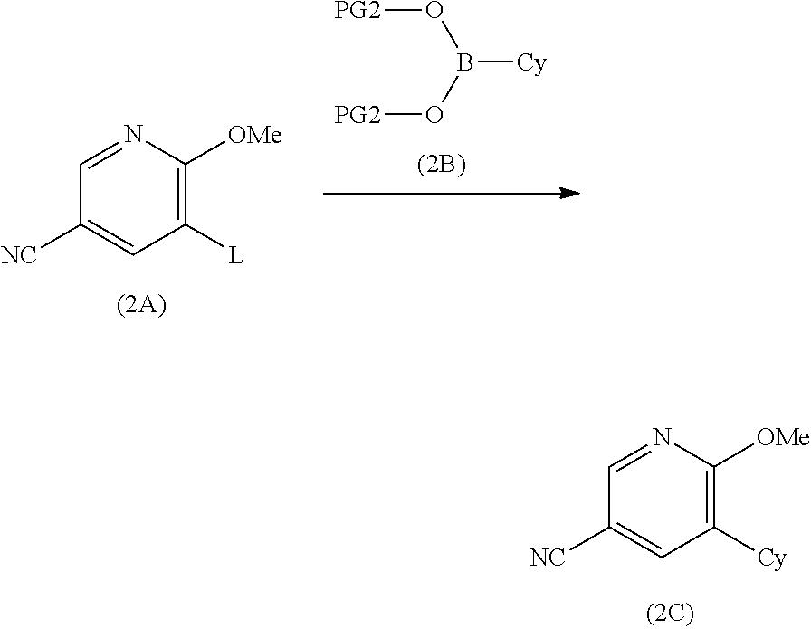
B([Cy])(O[PG2])O[PG2].C1([NC])=CC([L])=C([OMe])N=C1.C1([NC])=CC([Cy])=C([OMe])N=C1
